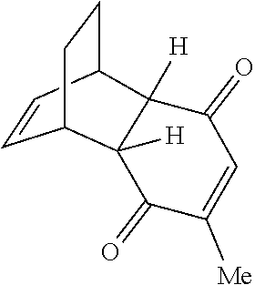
C1=CC2CCC1C1([H])C2([H])C(=O)C=C([Me])C1=O
